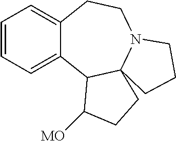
C1=CC=C2C(=C1)CCN1C3(C2C([MO])CC3)CCC1
